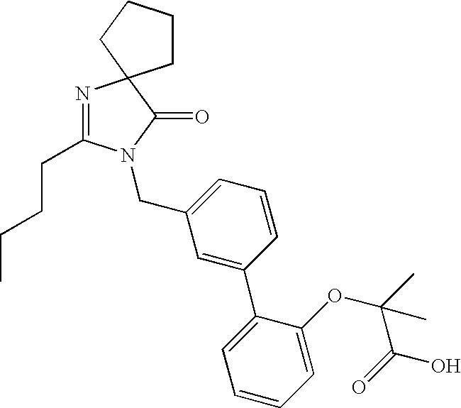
C1=C(CN2C(CCCC)=NC3(C2=O)CCCC3)C=C(C2=CC=CC=C2OC(C)(C(=O)O)C)C=C1
